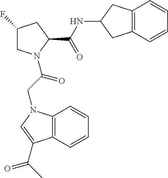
C1C(F)CC(C(NC2CC3=C(C2)C=CC=C3)=O)N1C(CN1C2=C(C(C(C)=O)=C1)C=CC=C2)=O
